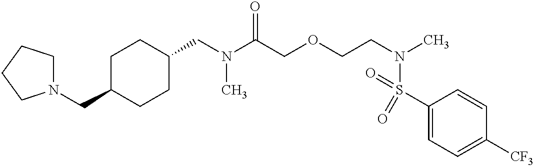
C(N(C(COCCN(C)S(=O)(C1=CC=C([CF3])C=C1)=O)=O)C)C1CCC(CN2CCCC2)CC1
